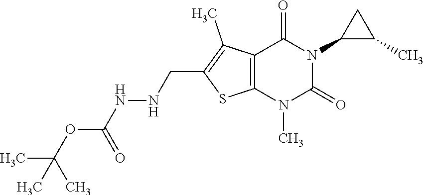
C12=C(N(C)C(=O)N(C3C(C)C3)C1=O)SC(CNNC(OC(C)(C)C)=O)=C2C
